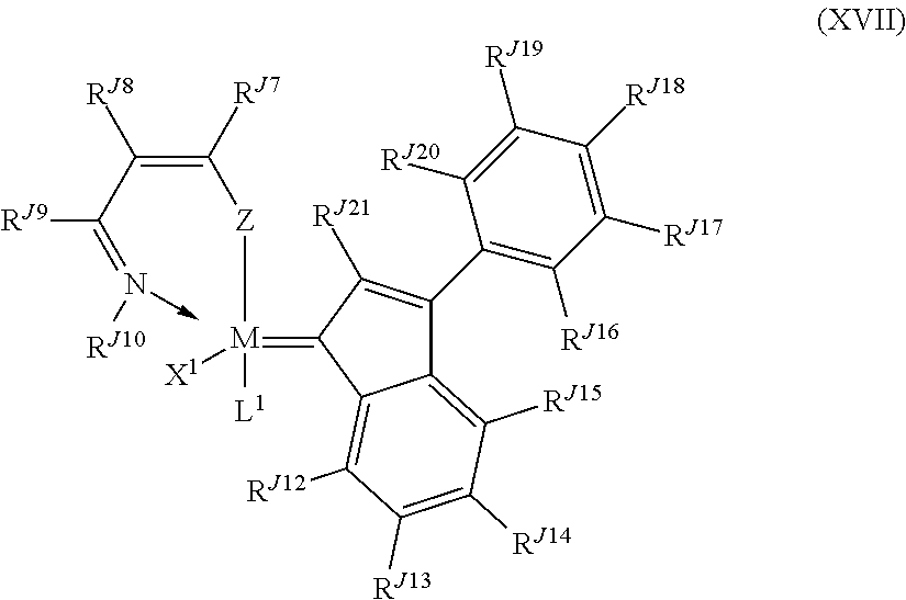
C12=C([RJ15])C([RJ14])=C([RJ13])C([RJ12])=C1C(=[M]([Z]C(=C(C(=N(->C)[RJ10])[RJ9])[RJ8])[RJ7])([L1])[X1])C([RJ21])=C2C1=C([RJ16])C([RJ17])=C([RJ18])C([RJ19])=C1[RJ20]
